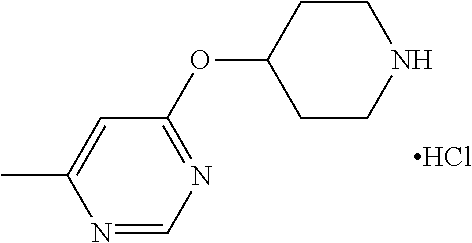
C1(OC2CCNCC2)=NC=NC(C)=C1.Cl
